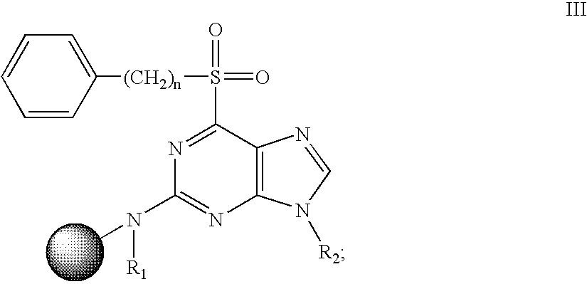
C1=CC([(CH2)n]S(C2=NC(N(C)[R1])=NC3=C2N=CN3[R2])(=O)=O)=CC=C1
